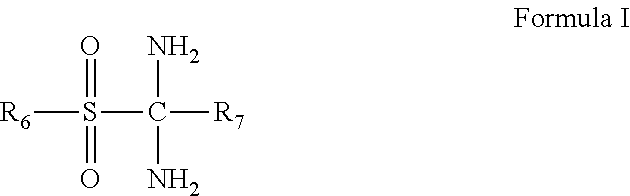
[R6]S(=O)(=O)C(N)(N)[R7]
